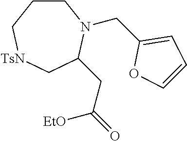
C1CC[TsN]CC(CC(=O)[EtO])N1CC1=CC=CO1
